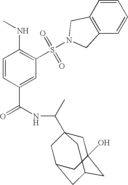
C1=CC(C(=O)NC(C)C23CC4(O)CC(CC(C2)C4)C3)=CC(S(=O)(=O)N2CC3=C(C=CC=C3)C2)=C1NC
